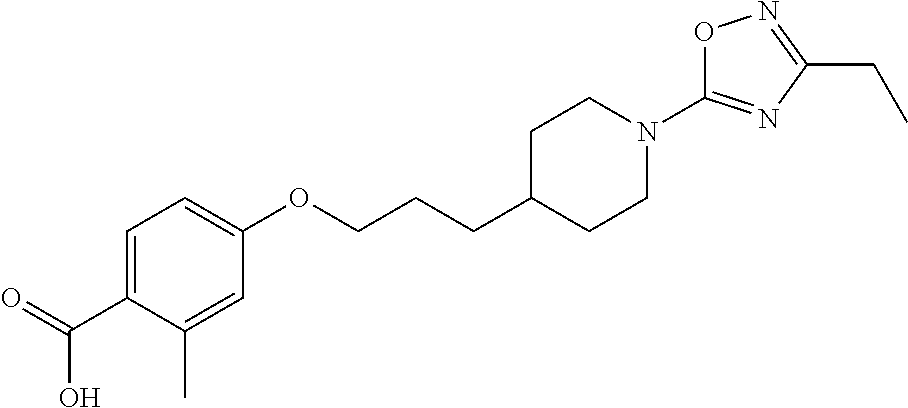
C1=C(C(=O)O)C(C)=CC(OCCCC2CCN(C3=NC(CC)=NO3)CC2)=C1
